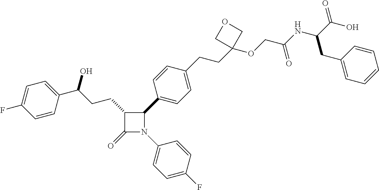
C1(CCC(C2=CC=C(F)C=C2)O)C(=O)N(C2=CC=C(F)C=C2)C1C1=CC=C(CCC2(OCC(NC(CC3=CC=CC=C3)C(=O)O)=O)COC2)C=C1
